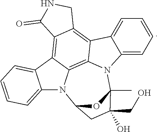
C12N3C4=C5N(C(C)(C(CO)(O)C1)O2)C1=CC=CC=C1C5=C1C(=C4C2=CC=CC=C32)C(=O)NC1
